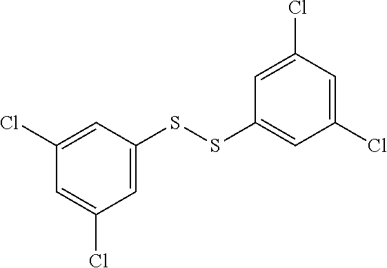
C1(Cl)=CC(SSC2=CC(Cl)=CC(Cl)=C2)=CC(Cl)=C1
